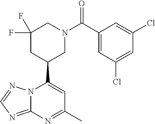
N12C(=NC=N1)N=C(C)C=C2C1CN(C(C2=CC(Cl)=CC(Cl)=C2)=O)CC(F)(F)C1
